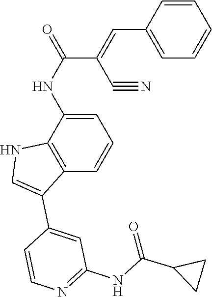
C1=C(NC(C(=CC2=CC=CC=C2)C#N)=O)C2=C(C=C1)C(C1=CC(NC(=O)C3CC3)=NC=C1)=CN2
